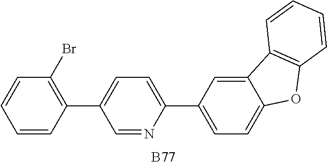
C1=NC(C2=CC=C3C(=C2)C2=C(O3)C=CC=C2)=CC=C1C1=C(Br)C=CC=C1.[B77]
